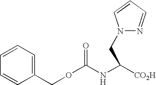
C1=CC=CC(COC(NC([CO2H])CN2N=CC=C2)=O)=C1
